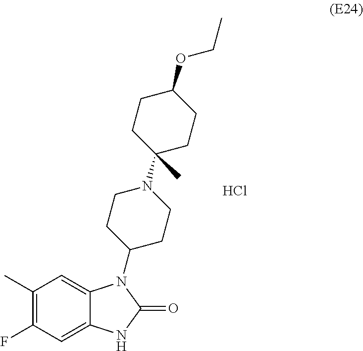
C1(C)=C(F)C=C2C(=C1)N(C1CCN(C3(C)CCC(OCC)CC3)CC1)C(=O)N2.Cl
